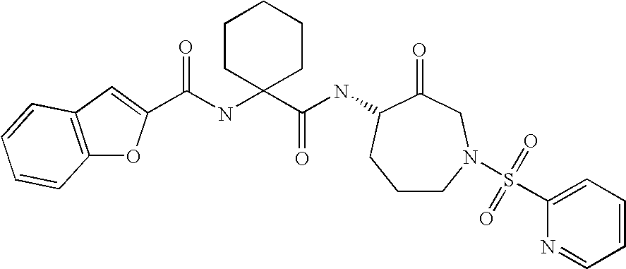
C1CN(S(C2=CC=CC=N2)(=O)=O)CC(=O)C(NC(C2(NC(C3=CC4=C(O3)C=CC=C4)=O)CCCCC2)=O)C1
